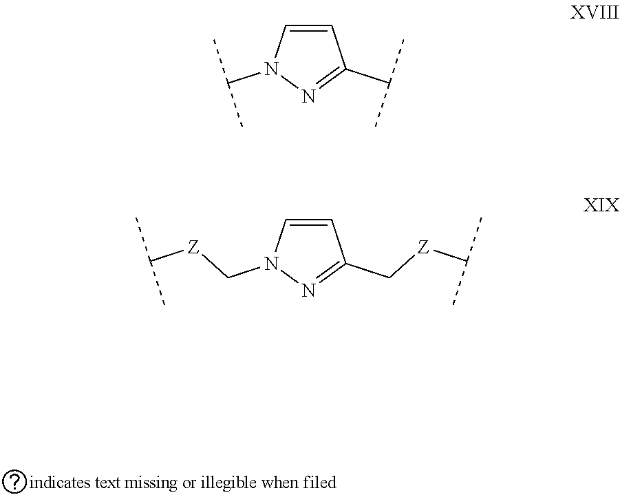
C1=CN(C[Z]C(C)C)N=C1C[Z]C(C)C.C1=CN(C(C)C)N=C1C(C)C
